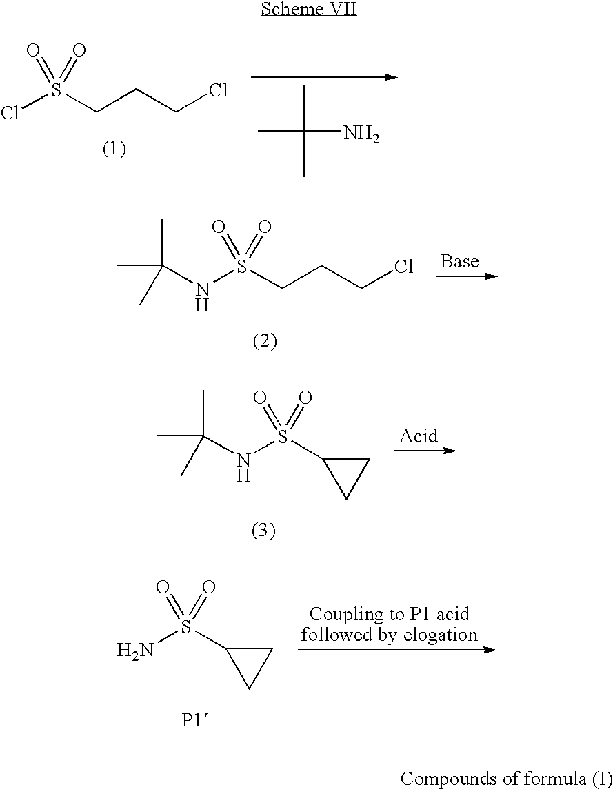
ClS(CCCCl)(=O)=O.CC(C)(C)N.N(S(CCCCl)(=O)=O)C(C)(C)C.N(S(C1CC1)(=O)=O)C(C)(C)C.NS(C1CC1)(=O)=O
